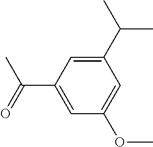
C1(C(C)C)=CC(C(=O)C)=CC(OC)=C1
